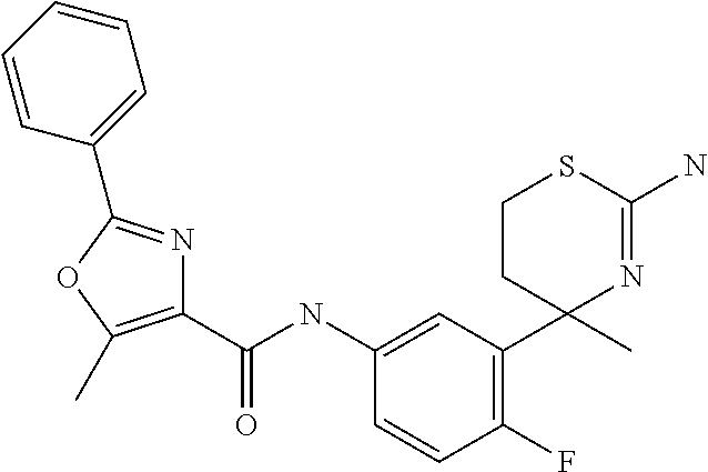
C1(NC(=O)C2=C(C)OC(C3=CC=CC=C3)=N2)=CC(C2(C)N=C(N)SCC2)=C(F)C=C1
